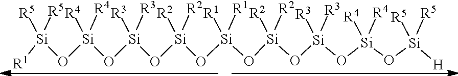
[R1][Si](O[Si](O[Si](O[Si](O[Si]([R1])([R1])O[Si](O[Si](O[Si](O[Si]([H])([R5])[R5])([R4])[R4])([R3])[R3])([R2])[R2])([R2])[R2])([R3])[R3])([R4])[R4])([R5])[R5]
